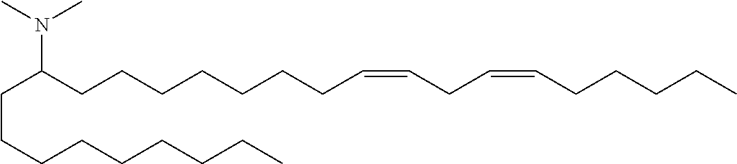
N(C(CCCCCCCC=CCC=CCCCCC)CCCCCCCCC)(C)C
